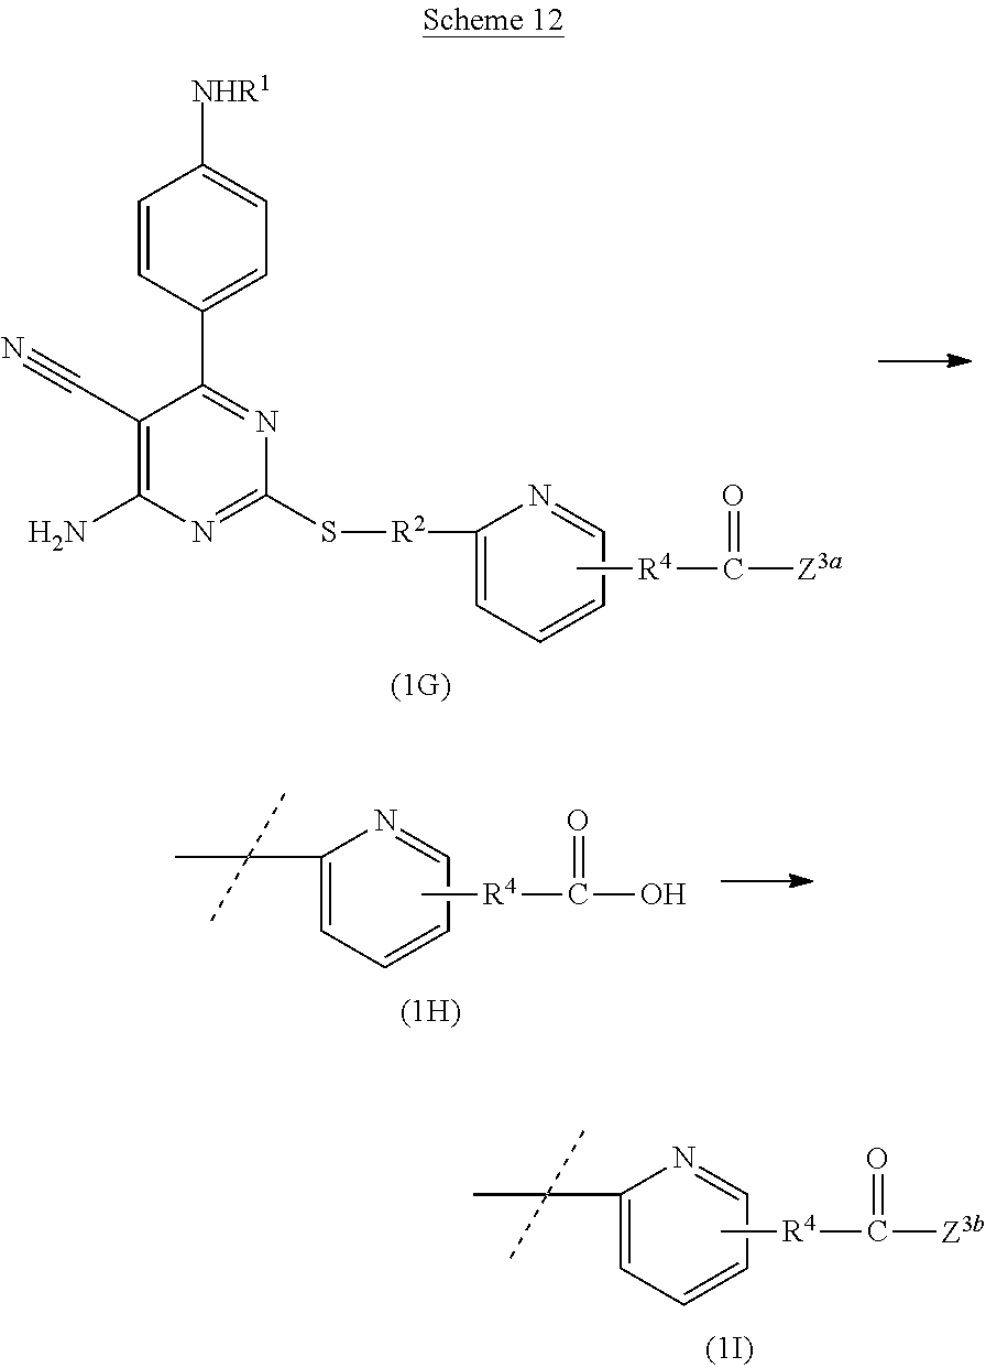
C1(C(C)(C)C)=CC=CC=N1.C[R4]C([Z3b])=O.C1=CC(C2=NC(S[R2]C3=CC=CC=N3)=NC(N)=C2C#N)=CC=C1[NHR1].C[R4]C([Z3a])=O.C1(C(C)(C)C)=CC=CC=N1.C[R4]C(O)=O
